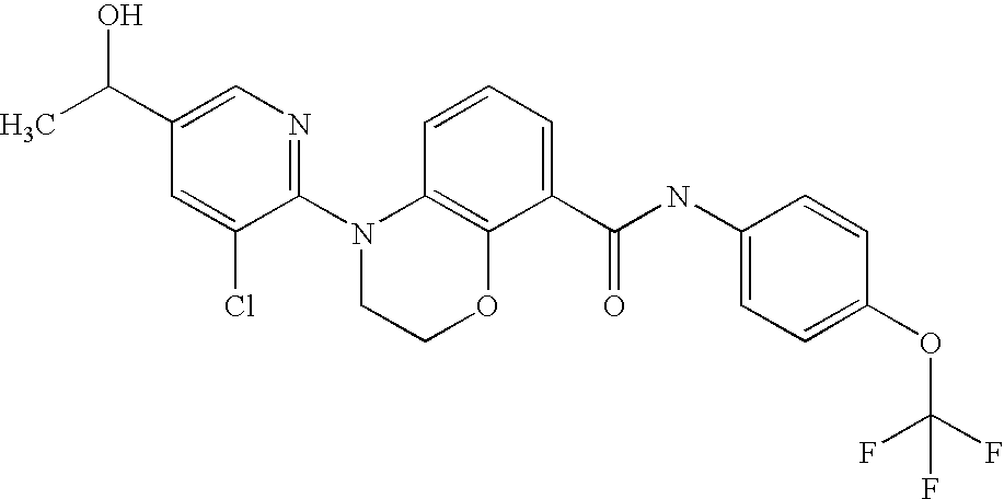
C1(N2CCOC3=C2C=CC=C3C(NC2=CC=C(OC(F)(F)F)C=C2)=O)=NC=C(C(C)O)C=C1Cl
